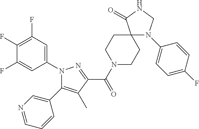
C1(F)=C(F)C=C(N2C(C3=CN=CC=C3)=C(C)C(C(N3CCC4(CC3)N(C3=CC=C(F)C=C3)CNC4=O)=O)=N2)C=C1F
